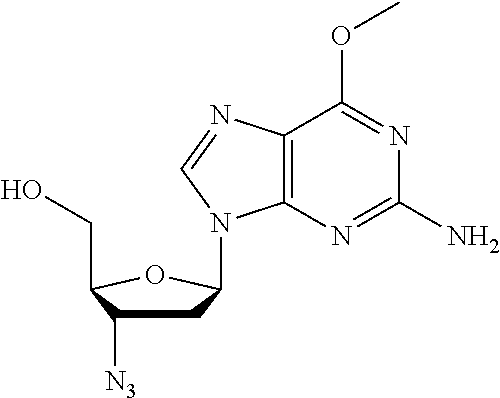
C12=C(N=C(N)N=C1OC)N(C1CC([N3])C(CO)O1)C=N2
